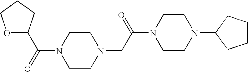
N1(C(C2OCCC2)=O)CCN(CC(N2CCN(C3CCCC3)CC2)=O)CC1
